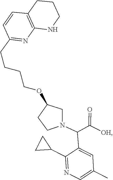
C1CN(C(C2=CC(C)=CN=C2C2CC2)C([OH])=O)CC1OCCCCC1=NC2=C(C=C1)CCCN2
